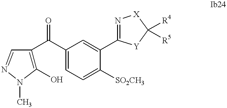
C1(O)=C(C(C2=CC=C([SO2CH3])C(C3=N[X]C([R4])([R5])[Y]3)=C2)=O)C=NN1C
